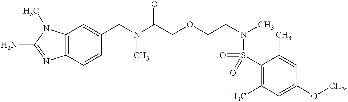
C1(CN(C(COCCN(C)S(=O)(C2=C(C)C=C(OC)C=C2C)=O)=O)C)=CC2=C(C=C1)N=C(N)N2C
